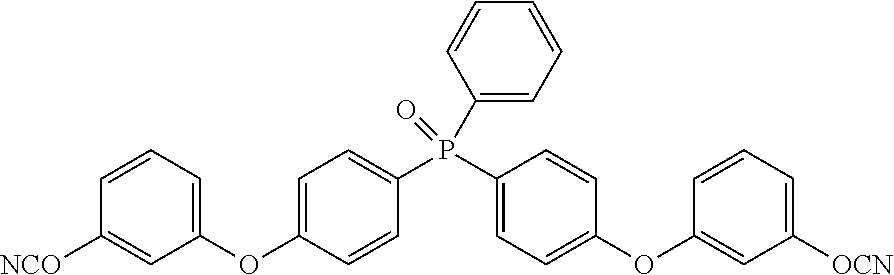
O(C1=CC=C(P(C2=CC=C(OC3=CC([OCN])=CC=C3)C=C2)(=O)C2=CC=CC=C2)C=C1)C1=CC=CC([NCO])=C1
